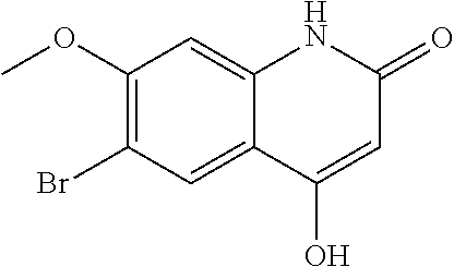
C1(OC)=C(Br)C=C2C(=C1)NC(=O)C=C2O
